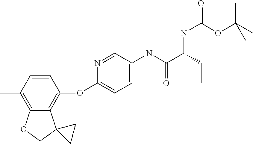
C1=CC(C)=C2C(=C1OC1=CC=C(NC(=O)C(CC)NC(OC(C)(C)C)=O)C=N1)C1(CO2)CC1
